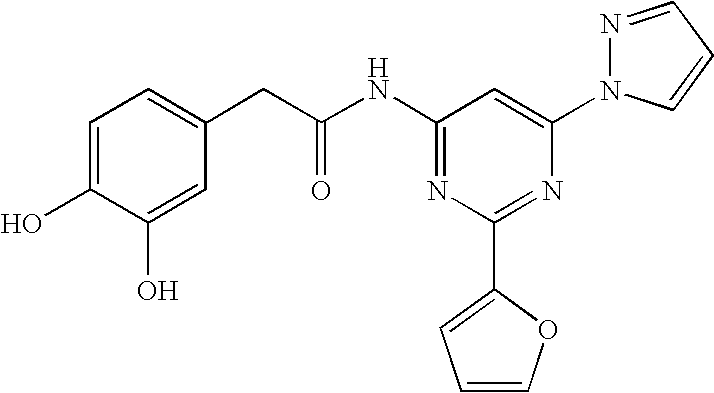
C1=C(O)C(O)=CC(CC(NC2=NC(C3=CC=CO3)=NC(N3N=CC=C3)=C2)=O)=C1
